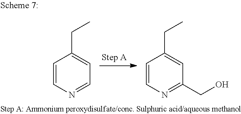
C1=CN=CC=C1CC.C1=CN=C(CO)C=C1CC
